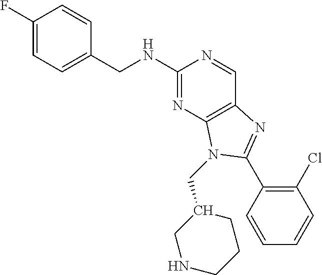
C1(F)=CC=C(CNC2=NC3=C(C=N2)N=C(C2=C(Cl)C=CC=C2)N3CC2CNCCC2)C=C1
